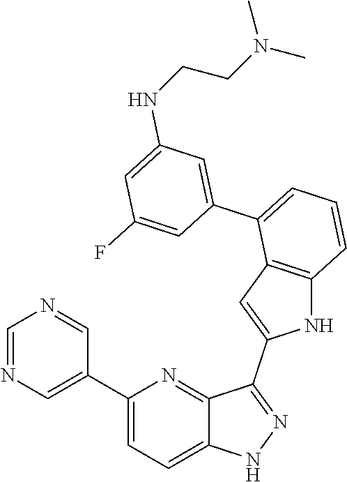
C1(C2=CN=CN=C2)=CC=C2C(=N1)C(C1=CC3=C(N1)C=CC=C3C1=CC(NCCN(C)C)=CC(F)=C1)=NN2
